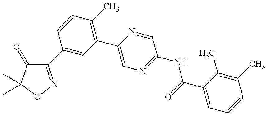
C1(C2=CC(C3=CN=C(NC(=O)C4=CC=CC(C)=C4C)C=N3)=C(C)C=C2)=NOC(C)(C)C1=O
